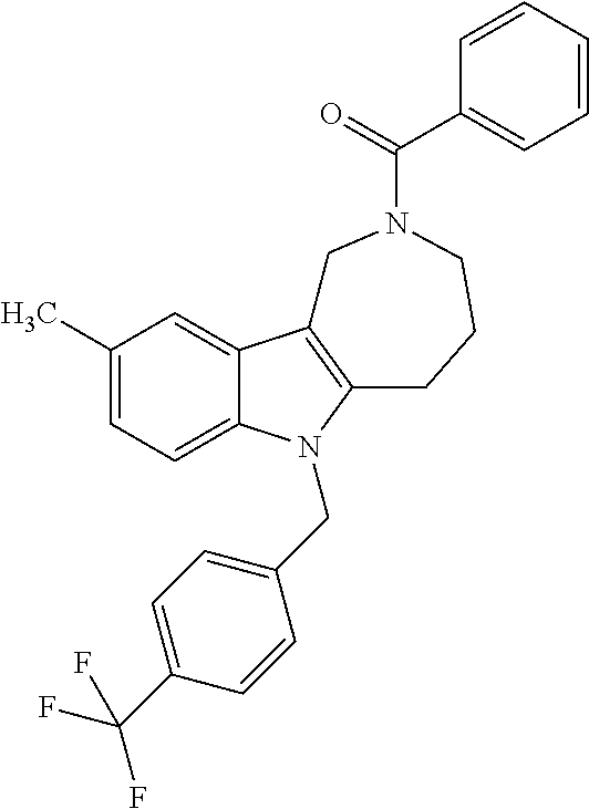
C1(C)=CC=C2C(=C1)C1=C(N2CC2=CC=C(C(F)(F)F)C=C2)CCCN(C(C2=CC=CC=C2)=O)C1
